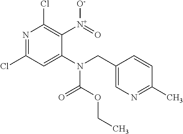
C1(Cl)=NC(Cl)=C([N+](=O)[O-])C(N(CC2=CN=C(C)C=C2)C(OCC)=O)=C1
